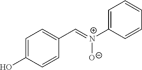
C1=C(O)C=CC(C=[N+]([O-])C2=CC=CC=C2)=C1
